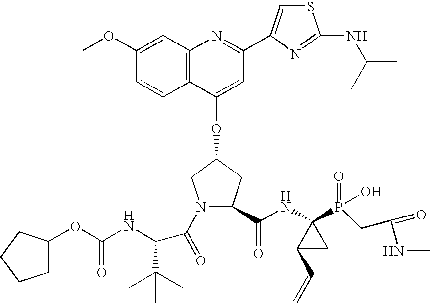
C12=C(C(OC3CN(C(=O)C(C(C)(C)C)NC(OC4CCCC4)=O)C(C(NC4(P(=O)(O)CC(NC)=O)C(C=C)C4)=O)C3)=CC(C3=CSC(NC(C)C)=N3)=N1)C=CC(OC)=C2
